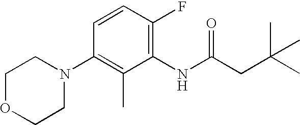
N1(C2=C(C)C(NC(CC(C)(C)C)=O)=C(F)C=C2)CCOCC1
